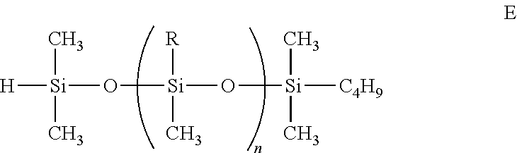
[Si]([H])(O[Si](O[Si]([C4H9])(C)C)([R])C)(C)C
